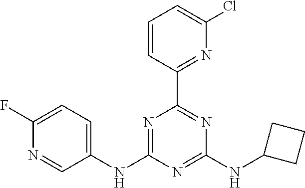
C1=C(F)N=CC(NC2=NC(C3=NC(Cl)=CC=C3)=NC(NC3CCC3)=N2)=C1
